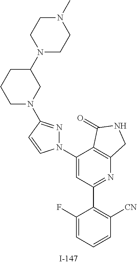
N1=C(N2CC(N3CCN(C)CC3)CCC2)C=CN1C1=CC(C2=C([CN])C=CC=C2F)=NC2=C1C(=O)NC2
